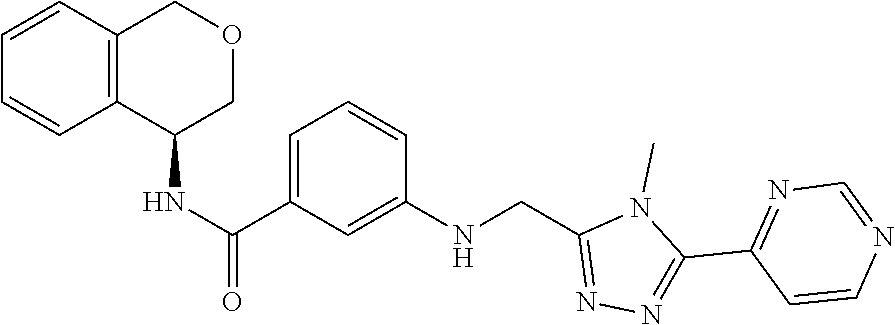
N1=C(C2=NC=NC=C2)N(C)C(CNC2=CC(C(NC3C4=C(COC3)C=CC=C4)=O)=CC=C2)=N1
